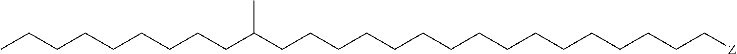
C(CCC(CCCCCCCCCCCCCCCC[Z])C)CCCCCC
